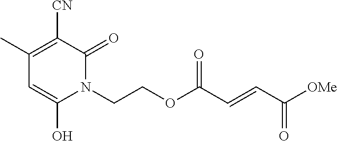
C(COC(C=CC([OMe])=O)=O)N1C(=O)C([CN])=C(C)C=C1O
